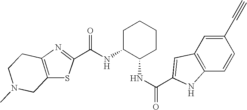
C(NC1C(NC(=O)C2=CC3=C(C=CC(C#C)=C3)N2)CCCC1)(=O)C1=NC2=C(CN(C)CC2)S1
